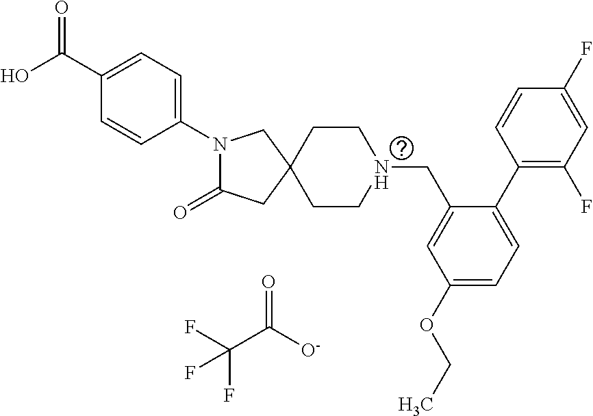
N1(C2=CC=C(C(O)=O)C=C2)C(=O)CC2(C1)CCN(CC1=CC(OCC)=CC=C1C1=C(F)C=C(F)C=C1)CC2.FC(C([O-])=O)(F)F
